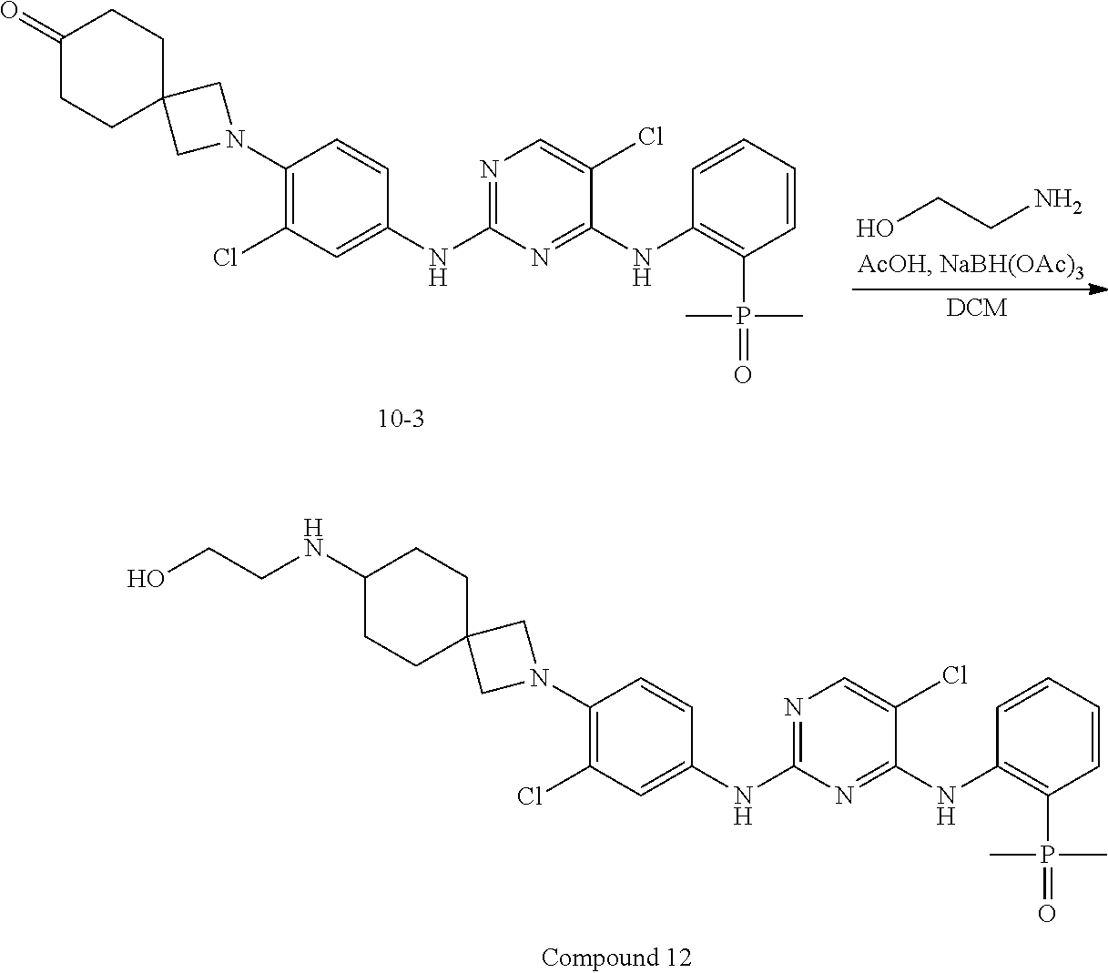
N1(C2=C(Cl)C=C(NC3=NC=C(Cl)C(NC4=C(P(=O)(C)C)C=CC=C4)=N3)C=C2)CC2(C1)CCC(=O)CC2.OCCN.N1(C2=C(Cl)C=C(NC3=NC=C(Cl)C(NC4=C(P(=O)(C)C)C=CC=C4)=N3)C=C2)CC2(C1)CCC(NCCO)CC2
